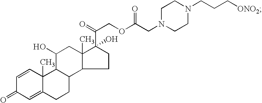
C1=CC2(C)C(=CC1=O)CCC1C3C(C)(CC(O)C21)C(C(COC(CN1CCN(CCC[ONO2])CC1)=O)=O)(O)CC3
